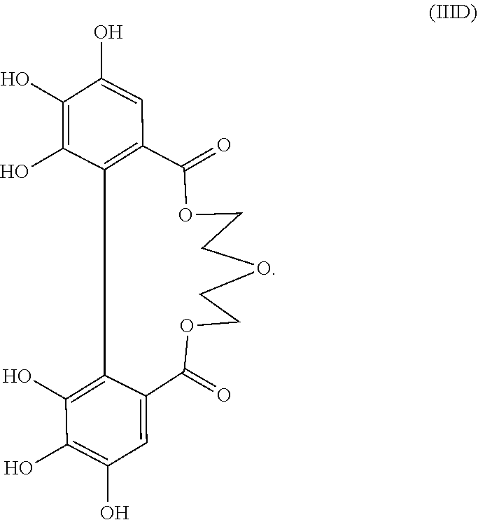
O1CCOC(=O)C2=C(C(O)=C(O)C(O)=C2)C2=C(O)C(O)=C(O)C=C2C(=O)OCC1
